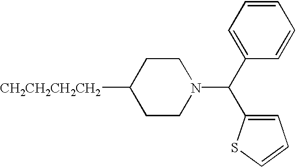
C1CN(C(C2=CC=CC=C2)C2=CC=CS2)CCC1[CH2CH2CH2CH2]
